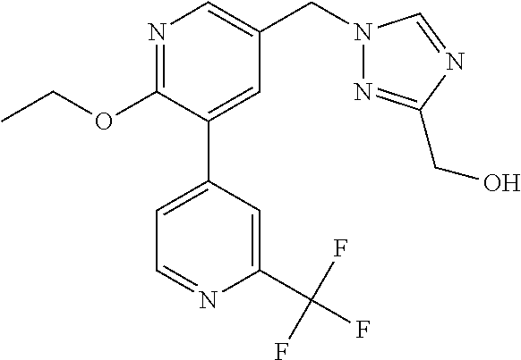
C1(OCC)=NC=C(CN2N=C(CO)N=C2)C=C1C1=CC=NC(C(F)(F)F)=C1
